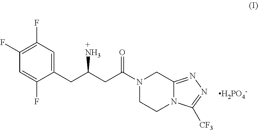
C1(F)=C(F)C=C(CC(CC(N2CCN3C(=NN=C3[CF3])C2)=O)N)C(F)=C1.[H2PO4-]
